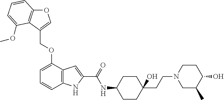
O1C2=C(C(COC3=CC=CC4=C3C=C(C(=O)NC3CCC(CCN5CC(C)C(O)CC5)(O)CC3)N4)=C1)C(OC)=CC=C2
